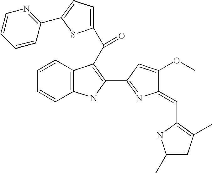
C1=CC2=C(C=C1)NC(C1=NC(=CC3=C(C)C=C(C)N3)C(OC)=C1)=C2C(=O)C1=CC=C(C2=NC=CC=C2)S1
